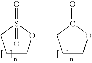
C1COS(=O)(=O)C1.C1COC(=O)C1
